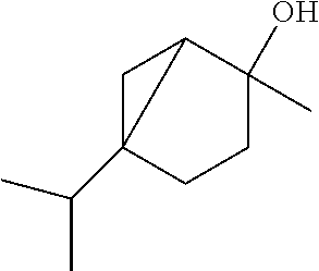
C1C2(C(C)C)CCC(C)(O)C12
